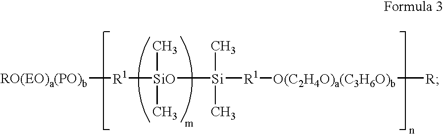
[RO(EO)a(PO)b][R1][SiO](C)(C)[Si]([R1][O(C2H4O)a(C3H6O)b][R])(C)C
